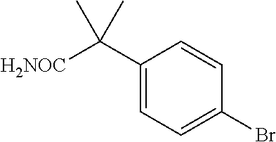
C1(C([H2NOC])(C)C)=CC=C(Br)C=C1
